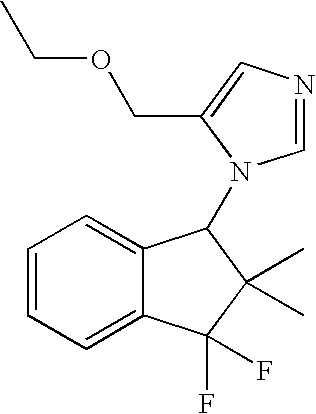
C1=CC=C2C(=C1)C(N1C=NC=C1COCC)C(C)(C)C2(F)F
